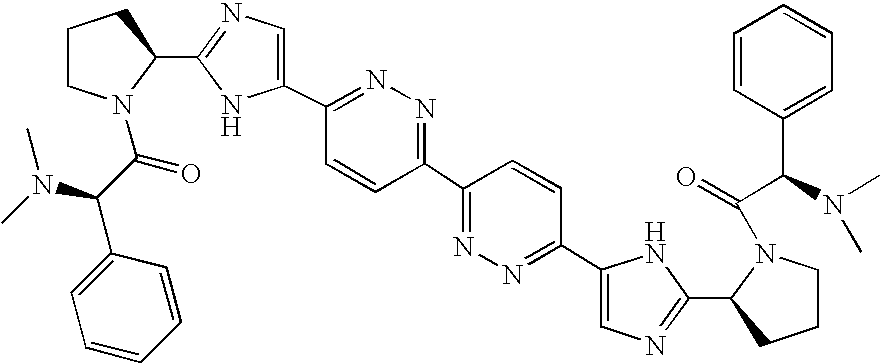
C1(C2=CN=C(C3CCCN3C(C(N(C)C)C3=CC=CC=C3)=O)N2)=NN=C(C2=NN=C(C3=CN=C(C4CCCN4C(=O)C(N(C)C)C4=CC=CC=C4)N3)C=C2)C=C1
